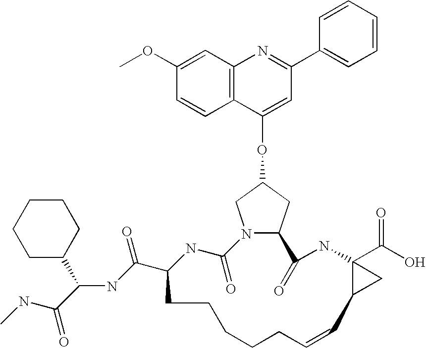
O(C1CN2C(C1)C(=O)NC1(C(O)=O)C(C1)C=CCCCCCC(C(NC(C1CCCCC1)C(=O)NC)=O)NC2=O)C1=CC(C2=CC=CC=C2)=NC2=C1C=CC(OC)=C2
